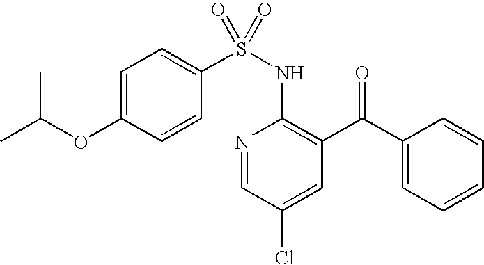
O(C1=CC=C(S(NC2=C(C(C3=CC=CC=C3)=O)C=C(Cl)C=N2)(=O)=O)C=C1)C(C)C
